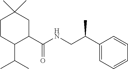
C1CC(C(C)C)C(C(NCC(C2=CC=CC=C2)C)=O)CC1(C)C
